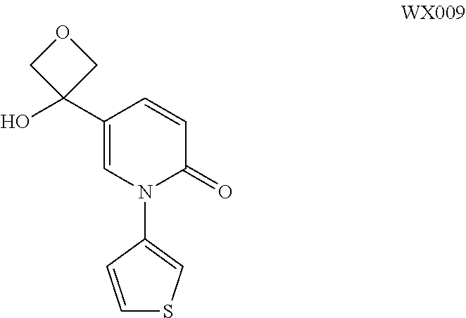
C1(N2C(=O)C=CC(C3(O)COC3)=C2)=CSC=C1
